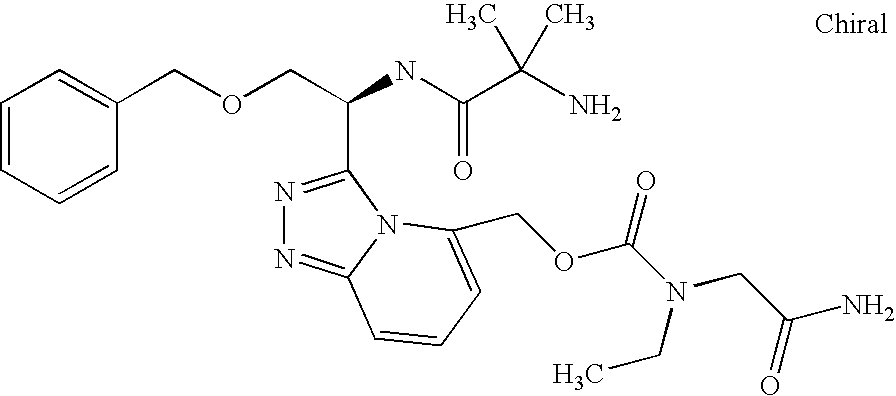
C(OCC(C1=NN=C2N1C(COC(N(CC)CC(=O)N)=O)=CC=C2)NC(=O)C(C)(N)C)C1=CC=CC=C1
